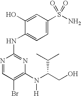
N1=CC(Br)=C(N(C(CO)C(C)C)[H])N=C1NC1=CC=C(S(N)(=O)=O)C=C1O
